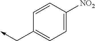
C1=C([NO2])C=CC(C->C)=C1
